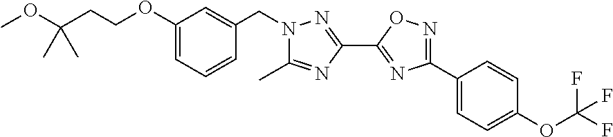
O(C(CCOC1=CC=CC(CN2C(C)=NC(C3=NC(C4=CC=C(OC(F)(F)F)C=C4)=NO3)=N2)=C1)(C)C)C
